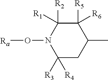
C1([R3])([R4])CC(C)C([R6])([R5])C([R1])([R2])N1O[Ra]
